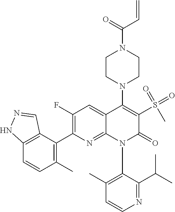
C12=C(C(C3=C(F)C=C4C(=N3)N(C3=C(C)C=CN=C3C(C)C)C(=O)C(S(C)(=O)=O)=C4N3CCN(C(=O)C=C)CC3)=C(C)C=C1)C=NN2
